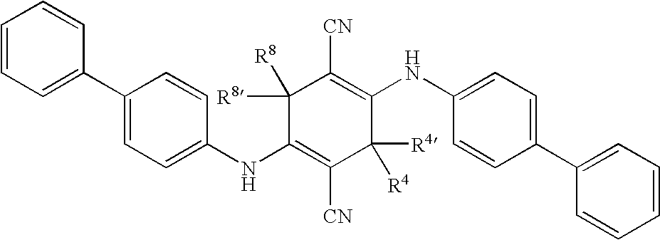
C1(NC2=CC=C(C3=CC=CC=C3)C=C2)=C([CN])C([R4])([R4])C(NC2=CC=C(C3=CC=CC=C3)C=C2)=C([CN])C1([R8])[R8]
